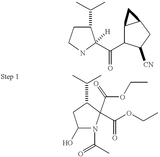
C1(C(C)C)CCNC1(C(=O)C1C2C(CC1[CN])C2)[H].C1(O)N(C(=O)C)C(C(OCC)=O)(C(OCC)=O)C(C(C)C)C1
